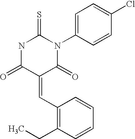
O=C1C(=CC2=C(CC)C=CC=C2)C(=O)N(C2=CC=C(Cl)C=C2)C(=S)N1
